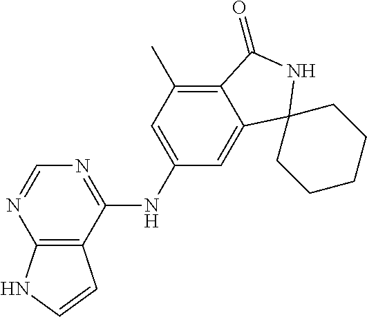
N1=C(NC2=CC(C)=C3C(=C2)C2(NC3=O)CCCCC2)C2=C(N=C1)NC=C2
